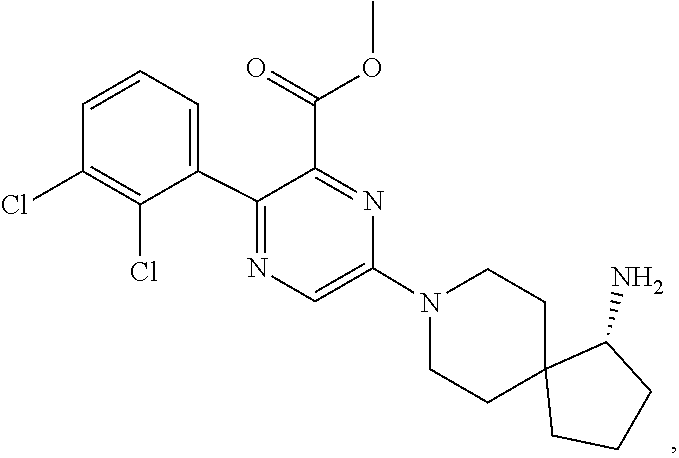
C1C2(CCCC2N)CCN(C2=CN=C(C3=CC=CC(Cl)=C3Cl)C(C(OC)=O)=N2)C1
